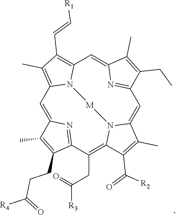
C1=C2N=C(C(CC(=O)[R3])=C3N4C(=CC5=NC(=CC6=C(C=C[R1])C(C)=C1N6[M]4)C(C)=C5CC)C(C)=C3C(=O)[R2])C(CCC([R4])=O)=C2C
